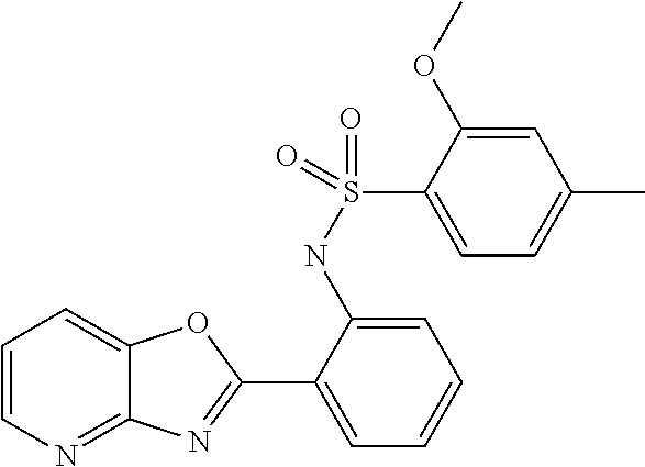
C1=CN=C2C(=C1)OC(C1=CC=CC=C1NS(=O)(C1=CC=C(C)C=C1OC)=O)=N2
